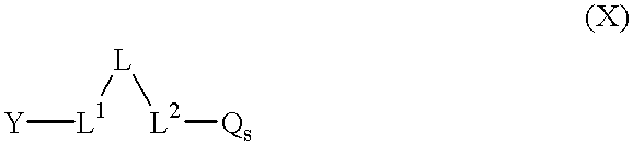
[Y][L1][L][L2][Qs]
